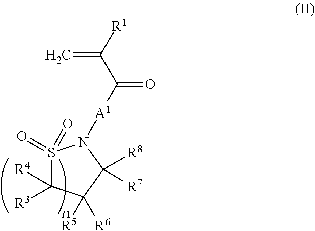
[A1](C(C([R1])=C)=O)N1S(=O)(=O)C([R4])([R3])C([R5])([R6])C1([R8])[R7]
